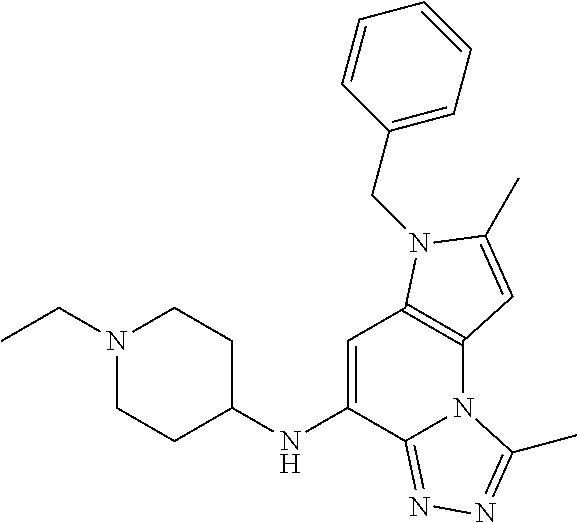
C1CC(NC2=CC3=C(N4C2=NN=C4C)C=C(C)N3CC2=CC=CC=C2)CCN1CC
